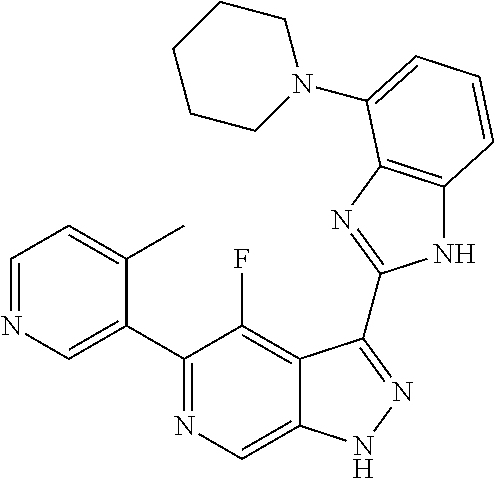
C1=NC=C(C2=NC=C3C(=C2F)C(C2=NC4=C(N2)C=CC=C4N2CCCCC2)=NN3)C(C)=C1
